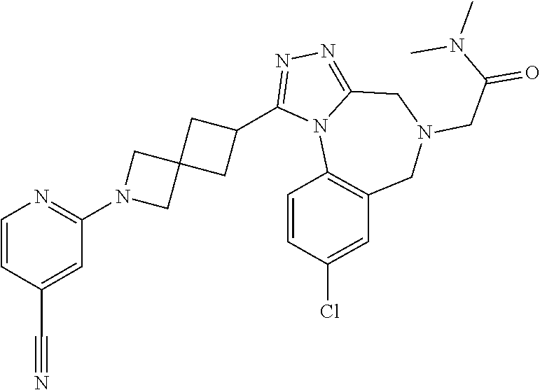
C1=CC(C#N)=CC(N2CC3(C2)CC(C2=NN=C4N2C2=C(CN(CC(=O)N(C)C)C4)C=C(Cl)C=C2)C3)=N1
